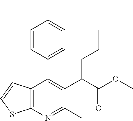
C12=C(N=C(C)C(C(C(OC)=O)CCC)=C1C1=CC=C(C)C=C1)SC=C2
